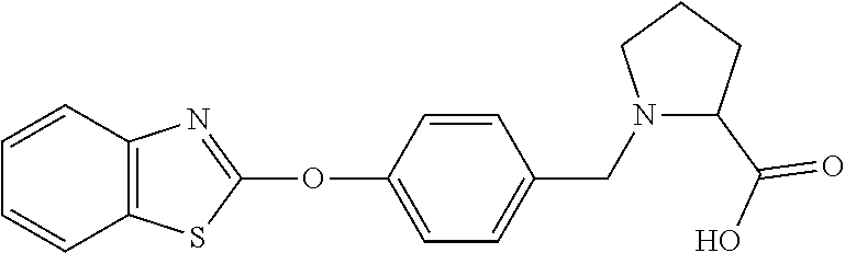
C1(OC2=NC3=C(S2)C=CC=C3)=CC=C(CN2C(C(O)=O)CCC2)C=C1
